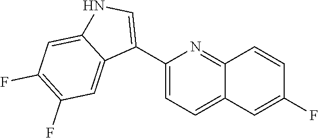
C1(C2=CNC3=CC(F)=C(F)C=C23)=CC=C2C(=N1)C=CC(F)=C2
